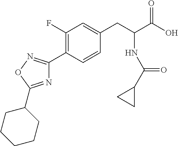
C1(F)=C(C2=NOC(C3CCCCC3)=N2)C=CC(CC(C(O)=O)NC(C2CC2)=O)=C1
